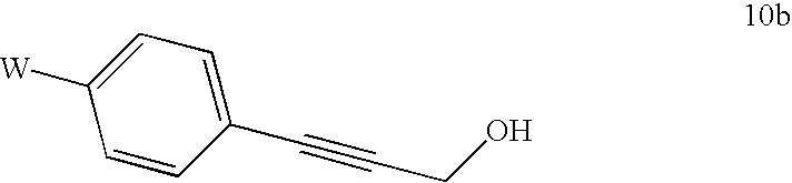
C1=CC(C#CCO)=CC=C1[W]
